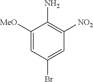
C1([MeO])=CC(Br)=CC([NO2])=C1N
